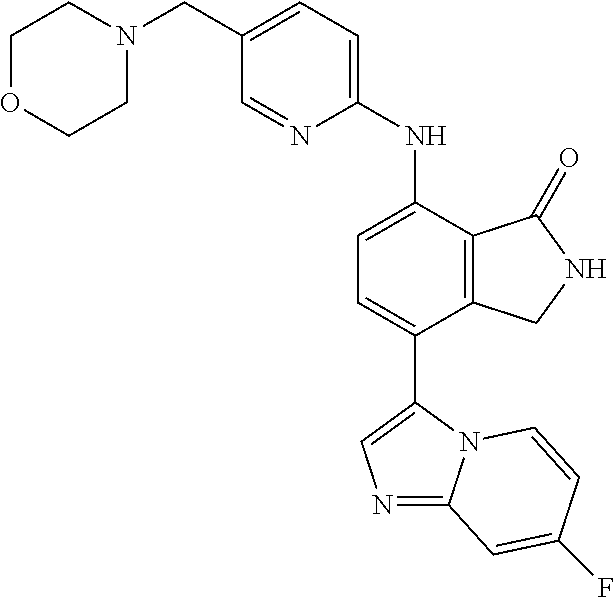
C1(CN2CCOCC2)=CC=C(NC2=CC=C(C3=CN=C4N3C=CC(F)=C4)C3=C2C(=O)NC3)N=C1
